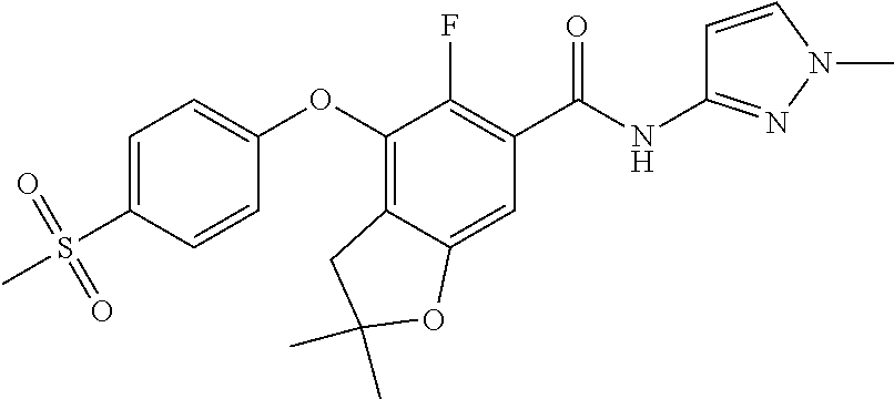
O(C1=C2C(=CC(C(NC3=NN(C)C=C3)=O)=C1F)OC(C)(C)C2)C1=CC=C(S(C)(=O)=O)C=C1
